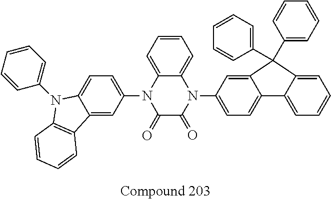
C1=CC=C2C(=C1)N(C1=CC=C3C(=C1)C(C1=CC=CC=C1)(C1=CC=CC=C1)C1=CC=CC=C31)C(=O)C(=O)N2C1=CC=C2C(=C1)C1=C(N2C2=CC=CC=C2)C=CC=C1
